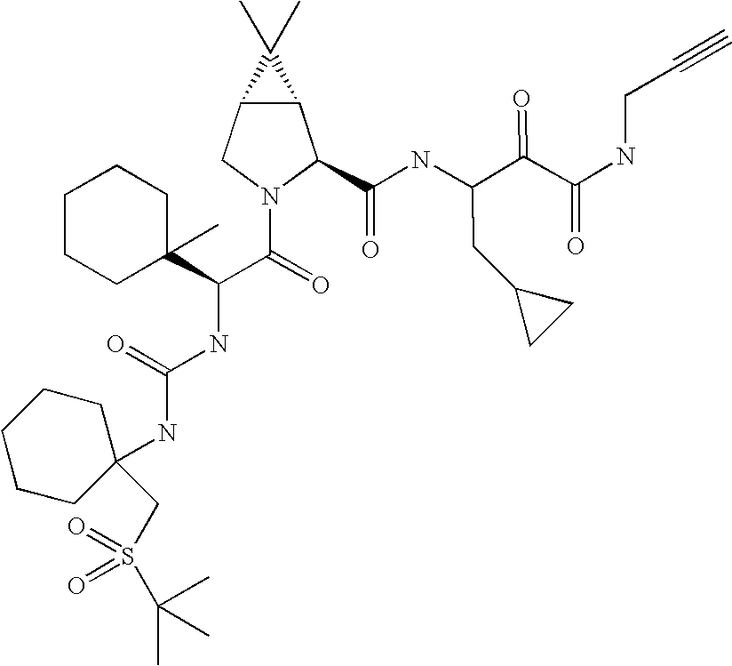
C12C(CN(C(=O)C(NC(NC3(CS(C(C)(C)C)(=O)=O)CCCCC3)=O)C3(C)CCCCC3)C1C(NC(C(C(NCC#C)=O)=O)CC1CC1)=O)C2(C)C
